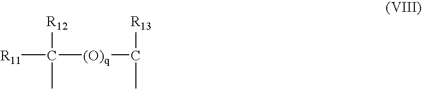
[R11]C([(O)q]C([R13])C)([R12])C
